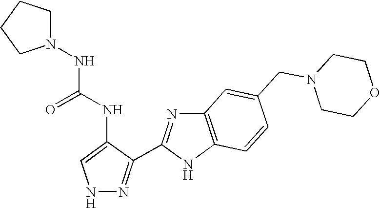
N1N=C(C2=NC3=C(N2)C=CC(CN2CCOCC2)=C3)C(NC(=O)NN2CCCC2)=C1
